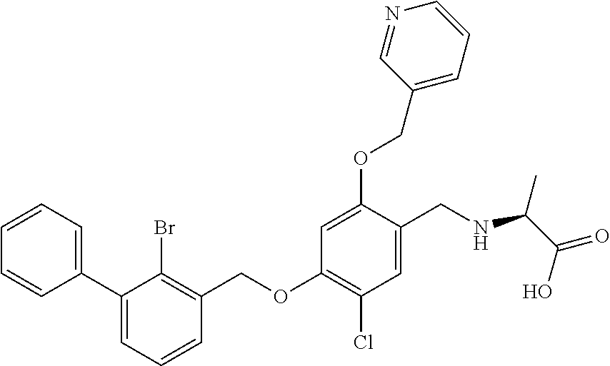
C1=CC=C(C2=CC=CC(COC3=C(Cl)C=C(CNC(C(=O)O)C)C(OCC4=CC=CN=C4)=C3)=C2Br)C=C1
